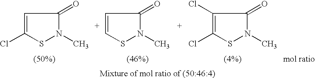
ClC1=CC(=O)N(C)S1.C1=CC(=O)N(C)S1.C1(Cl)=C(Cl)C(=O)N(C)S1
